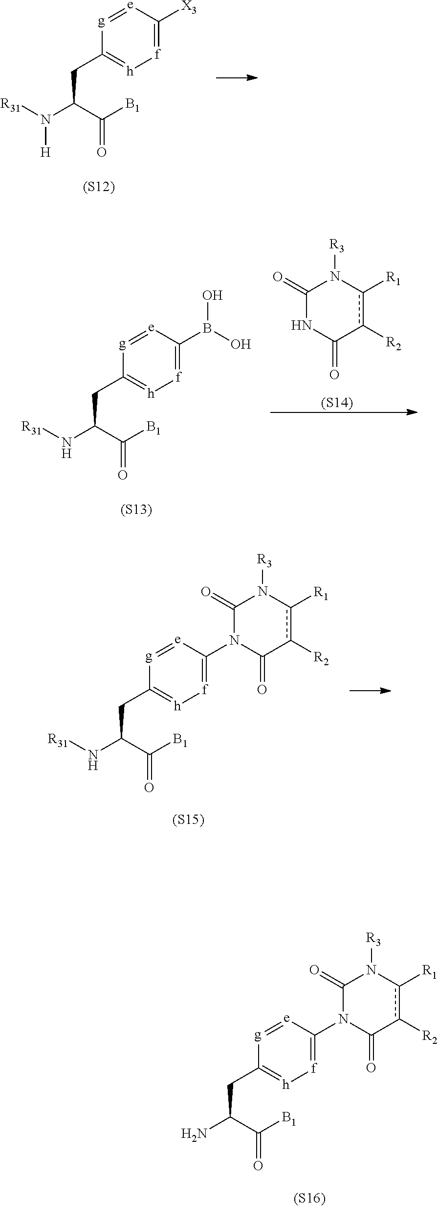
[e]1=[g]C(CC(N([R31])[H])C([B1])=O)=[h][f]=C1[X3].[(S12)].C1(=O)NC(=O)c([R2])c([R1])N1[R3].[(S14)].[e]1=[g]C(CC(N[R31])C([B1])=O)=[h][f]=C1B(O)O.[(S13)].[e]1=[g]C(CC(N[R31])C([B1])=O)=[h][f]=C1N1C(=O)N([R3])c([R1])c([R2])C1=O.[(S15)].[e]1=[g]C(CC(N)C([B1])=O)=[h][f]=C1N1C(=O)N([R3])c([R1])c([R2])C1=O.[(S16)]
